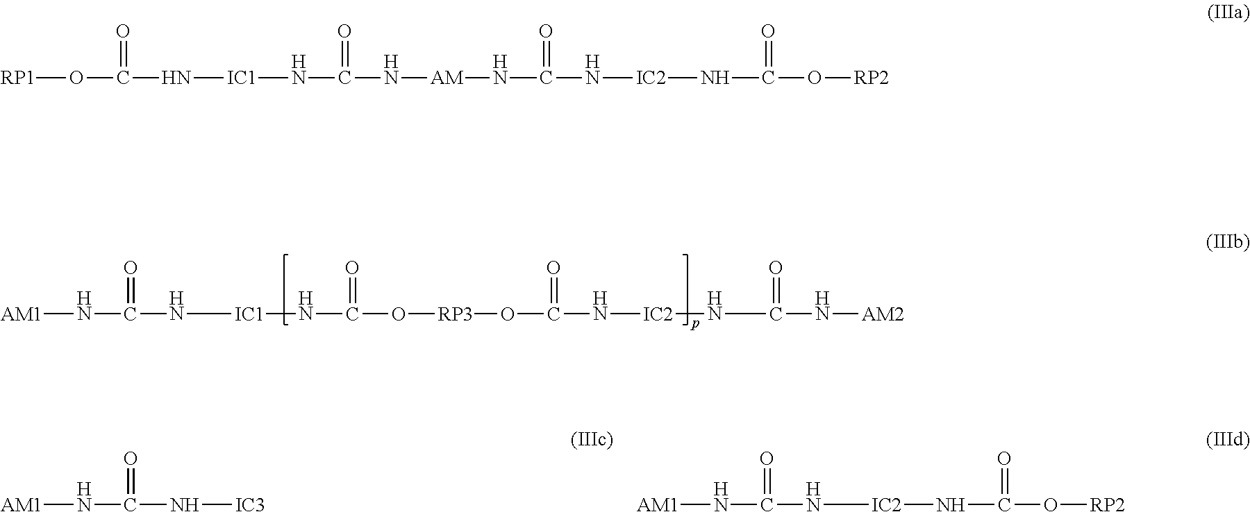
N([AM1])C(N[IC1]NC(O[RP3]OC(N[IC2]NC(N[AM2])=O)=O)=O)=O.O([RP1])C(N[IC1]NC(N[AM]NC(N[IC2]NC(O[RP2])=O)=O)=O)=O.N([AM1])C(N[IC3])=O.N([AM1])C(N[IC2]NC(O[RP2])=O)=O
